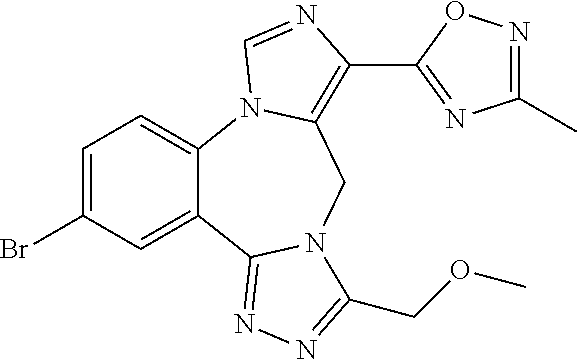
C1=C(Br)C=C2C(=C1)N1C(=C(C3=NC(C)=NO3)N=C1)CN1C2=NN=C1COC
